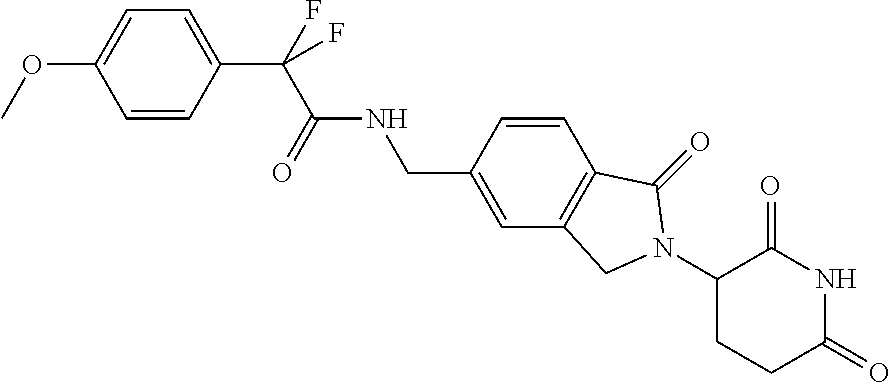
C1=CC(C(F)(C(=O)NCC2=CC3=C(C=C2)C(=O)N(C2CCC(=O)NC2=O)C3)F)=CC=C1OC
